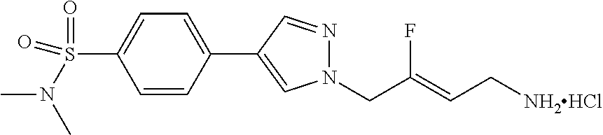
C1(C2=CN(CC(=CC[NH2HCl])F)N=C2)=CC=C(S(=O)(=O)N(C)C)C=C1
